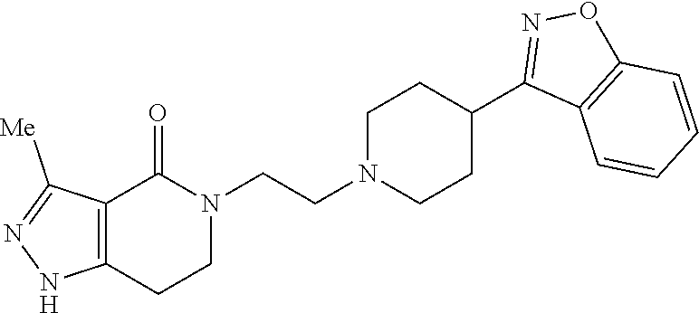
C12=C(CCN(CCN3CCC(C4=NOC5=C4C=CC=C5)CC3)C1=O)NN=C2[Me]
